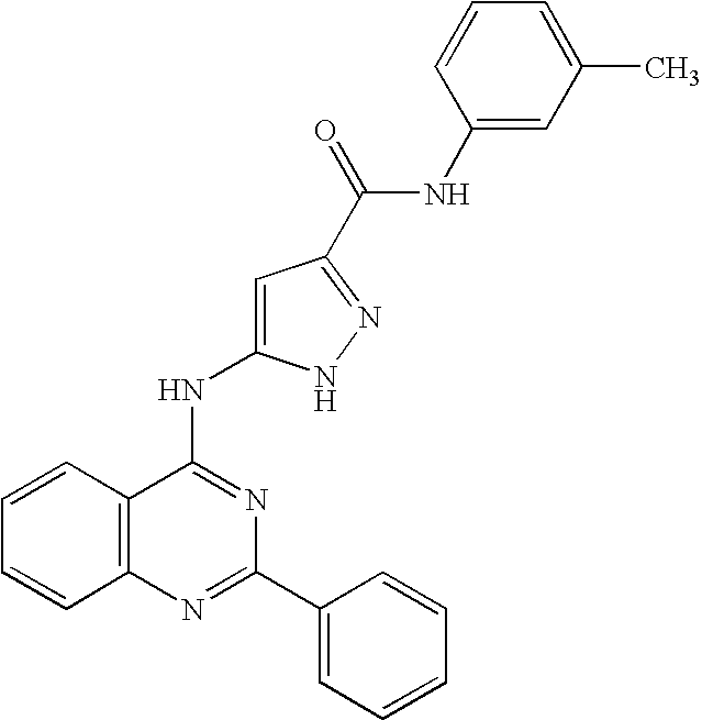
C12=C(N=C(C3=CC=CC=C3)N=C1NC1=CC(C(=O)NC3=CC(C)=CC=C3)=NN1)C=CC=C2
